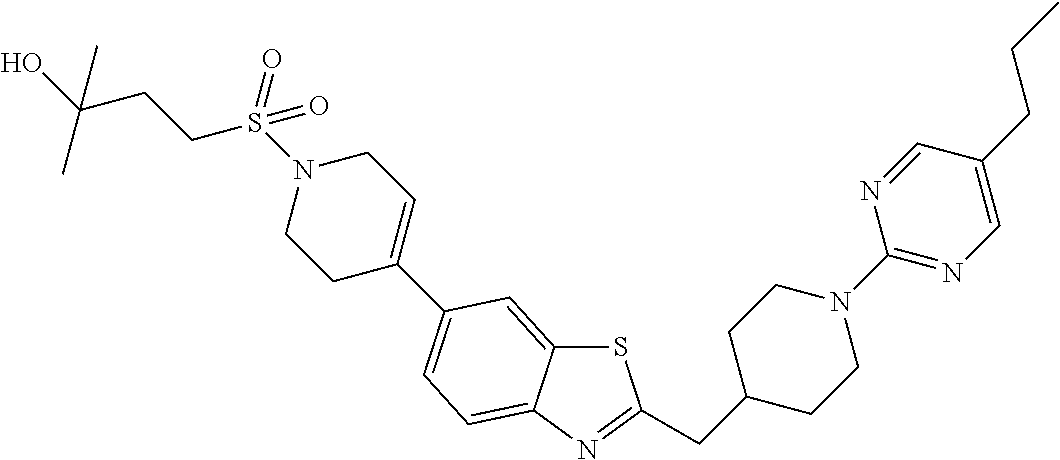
S1C2=CC(C3=CCN(S(CCC(O)(C)C)(=O)=O)CC3)=CC=C2N=C1CC1CCN(C2=NC=C(CCC)C=N2)CC1
